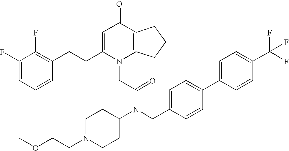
C1=C(CCC2=C(F)C(F)=CC=C2)N(CC(N(C2CCN(CCOC)CC2)CC2=CC=C(C3=CC=C(C(F)(F)F)C=C3)C=C2)=O)C2=C(C1=O)CCC2
